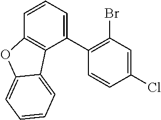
C1(C2=CC=CC3=C2C2=CC=CC=C2O3)=C(Br)C=C(Cl)C=C1
